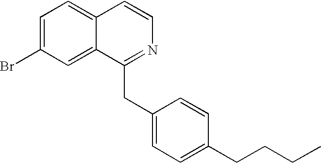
C1=C(Br)C=C2C(=C1)C=CN=C2CC1=CC=C(CCCC)C=C1
